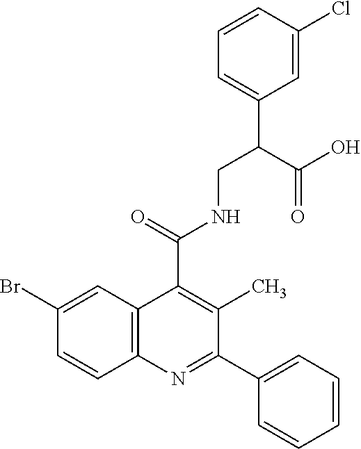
C1(Br)=CC2=C(C=C1)N=C(C1=CC=CC=C1)C(C)=C2C(=O)NCC(C1=CC=CC(Cl)=C1)C(O)=O
